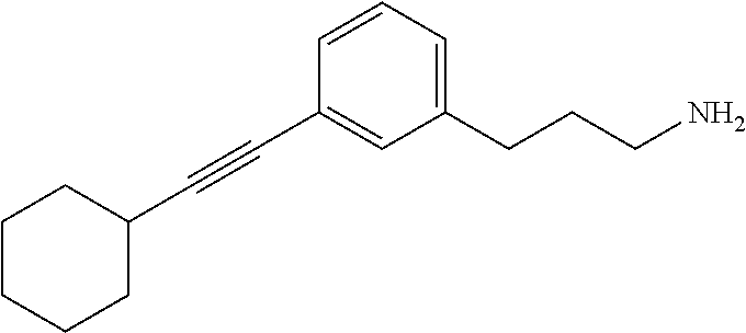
C1CCCC(C#CC2=CC(CCCN)=CC=C2)C1
